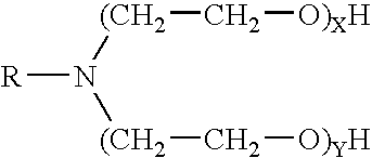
[R]N([(CH2]C[O)XH])[(CH2]C[O)YH]
